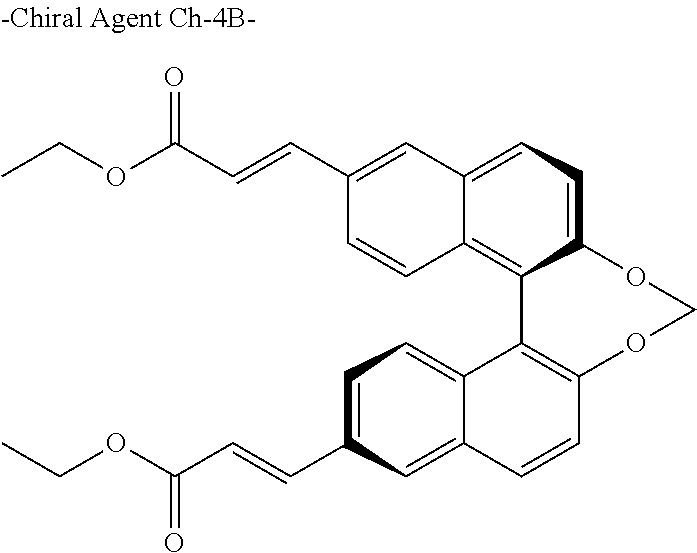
C12=C3C(=CC=C1OCOC1=C2C2=CC=C(C=CC(OCC)=O)C=C2C=C1)C=C(C=CC(OCC)=O)C=C3
